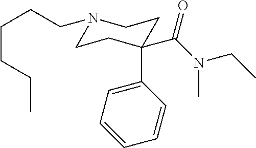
C1=CC(C2(C(=O)N(C)CC)CCN(CCCCCC)CC2)=CC=C1
